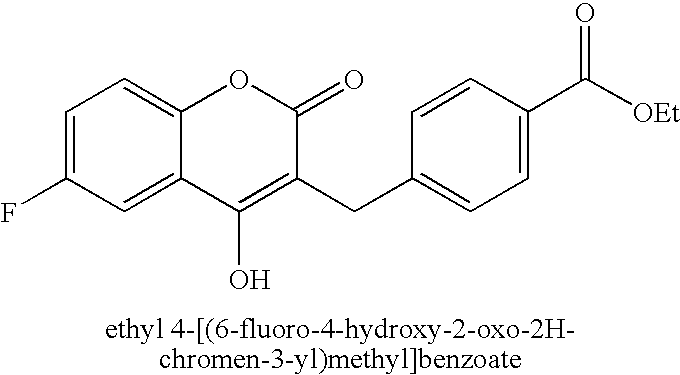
C1=C(F)C=C2C(=C1)OC(=O)C(CC1=CC=C(C([OEt])=O)C=C1)=C2O
